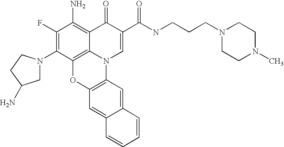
C1(F)=C(N2CC(N)CC2)C2=C3C(=C1N)C(=O)C(C(=O)NCCCN1CCN(C)CC1)=CN3C1=C(O2)C=C2C(=C1)C=CC=C2
